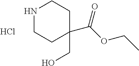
N1CCC(CO)(C(OCC)=O)CC1.Cl
